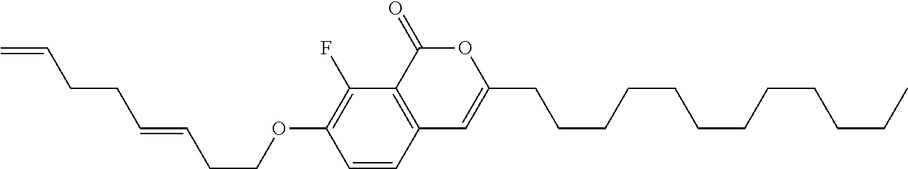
C1=CC2=C(C(F)=C1OCCC=CCCC=C)C(=O)OC(CCCCCCCCCCCC)=C2
